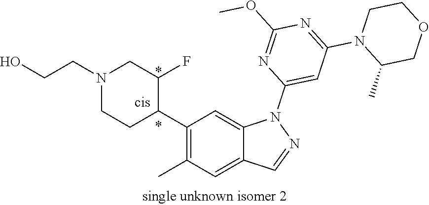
N1(CCO)CCC(C2=C(C)C=C3C(=C2)N(C2=CC(N4C(C)COCC4)=NC(OC)=N2)N=C3)C(F)C1
